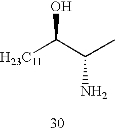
[H23C11]C(C(C)N)O
